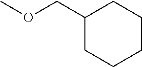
C1(COC)CCCCC1
